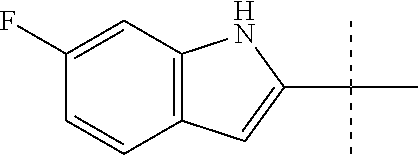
C12=C(C=CC(F)=C1)C=C(C(C)(C)C)N2
